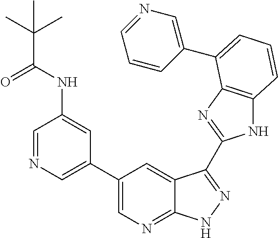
C1(C2=CN=C3C(=C2)C(C2=NC4=C(N2)C=CC=C4C2=CN=CC=C2)=NN3)=CN=CC(NC(C(C)(C)C)=O)=C1
